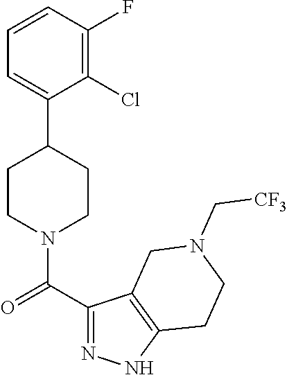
C1=CC(F)=C(Cl)C(C2CCN(C(C3=NNC4=C3CN(C[CF3])CC4)=O)CC2)=C1
